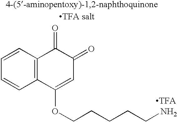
[TFA].C1=CC2=C(C=C1)C(OCCCCCN)=CC(=O)C2=O
